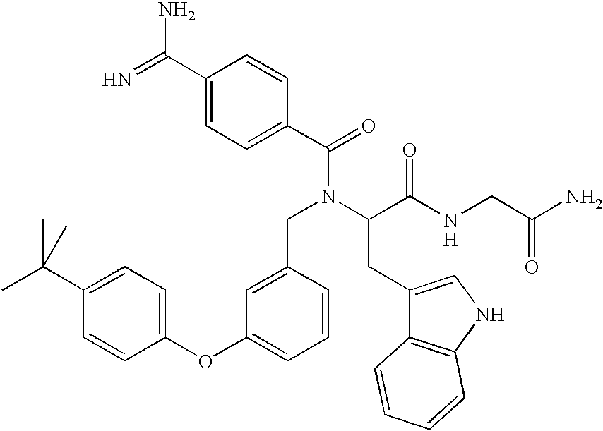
C1=CC(OC2=CC=CC(CN(C(C(NCC(N)=O)=O)CC3=CNC4=C3C=CC=C4)C(C3=CC=C(C(=N)N)C=C3)=O)=C2)=CC=C1C(C)(C)C.[H]
